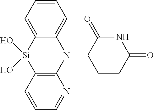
N1(C2CCC(=O)NC2=O)C2=CC=CC=C2[Si](O)(O)C2=C1N=CC=C2
